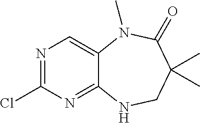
N1=C(Cl)N=C2C(=C1)N(C)C(=O)C(C)(C)CN2
